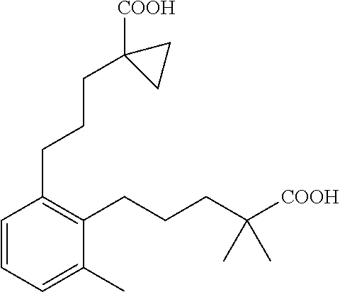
C1=CC=C(C)C(CCCC([COOH])(C)C)=C1CCCC1([COOH])CC1
